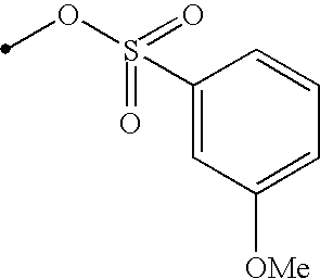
C1(S(=O)(OC)=O)=CC([OMe])=CC=C1
